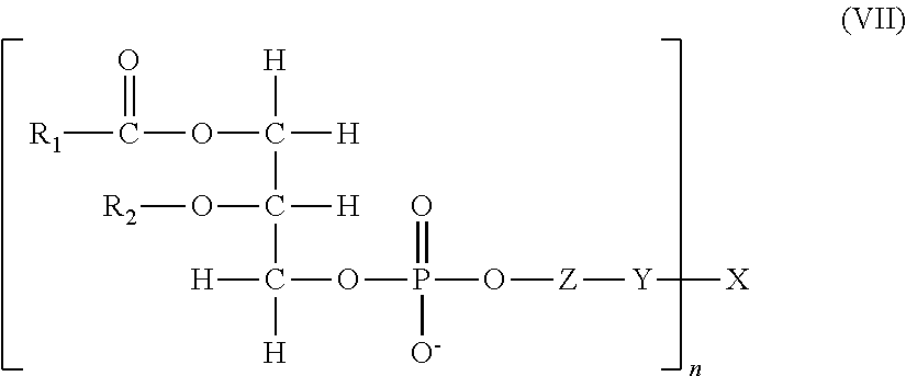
[R1]C(=O)OC([H])([H])C(O[R2])([H])C([H])([H])OP(=O)([O-])O[Z][Y][X]
